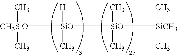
[SiO]([SiO]([SiCH3](C)C)(C)C)([CH3SiO](C)C)([H])C
